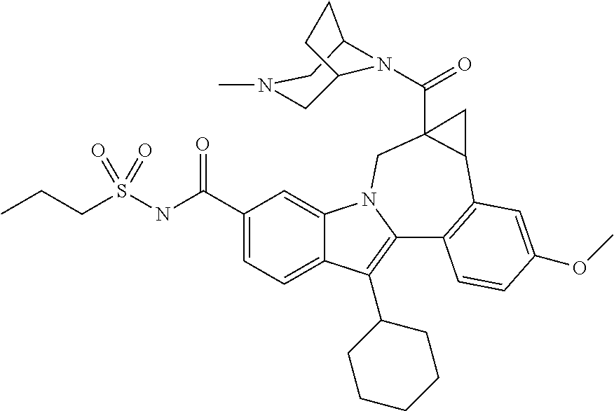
C1(C(NS(CCC)(=O)=O)=O)=CC=C2C(=C1)N1C(=C2C2CCCCC2)C2=C(C3C(C(=O)N4C5CN(C)CC4CC5)(C1)C3)C=C(OC)C=C2
